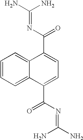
C12=CC=CC=C1C(C(=O)N=C(N)N)=CC=C2C(=O)N=C(N)N
